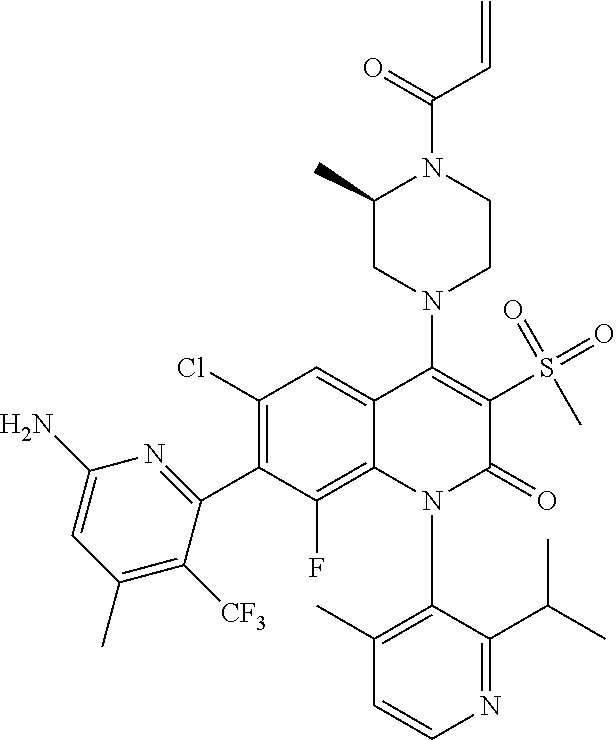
C1=CN=C(C(C)C)C(N2C(=O)C(S(=O)(=O)C)=C(N3CC(C)N(C(C=C)=O)CC3)C3=CC(Cl)=C(C4=NC(N)=CC(C)=C4[CF3])C(F)=C23)=C1C
